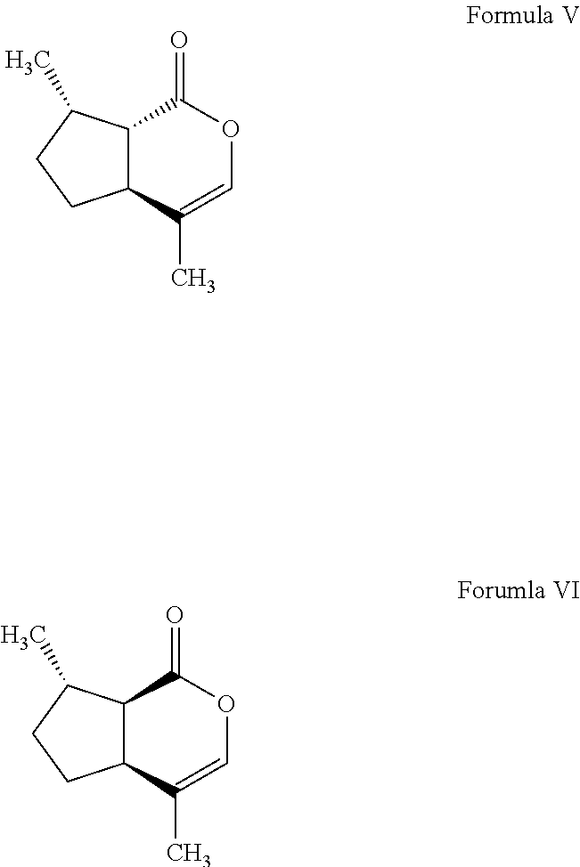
C12C(C(C)=COC1=O)CCC2C.C12C(C(C)=COC1=O)CCC2C
